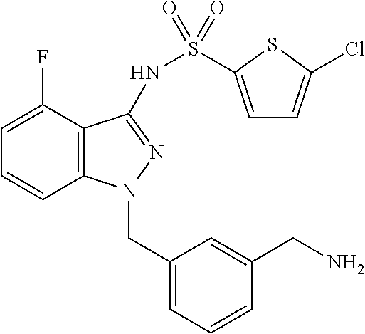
C1=C(F)C2=C(C=C1)N(CC1=CC=CC(CN)=C1)N=C2NS(C1=CC=C(Cl)S1)(=O)=O
